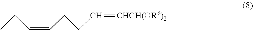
CCC=CCCC=[CHCH(OR6)2]
